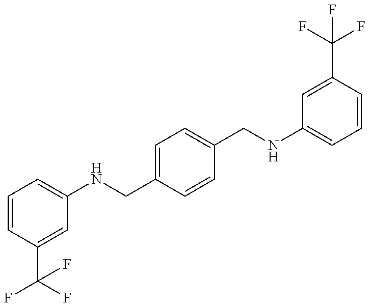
FC(C1=CC(NCC2=CC=C(CNC3=CC=CC(C(F)(F)F)=C3)C=C2)=CC=C1)(F)F
